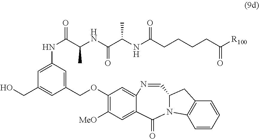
C1(OCC2=CC(NC(C(C)NC(=O)C(NC(=O)CCCCC([R100])=O)C)=O)=CC(CO)=C2)=C([MeO])C=C2C(=C1)N=CC1CC3=C(C=CC=C3)N1C2=O
